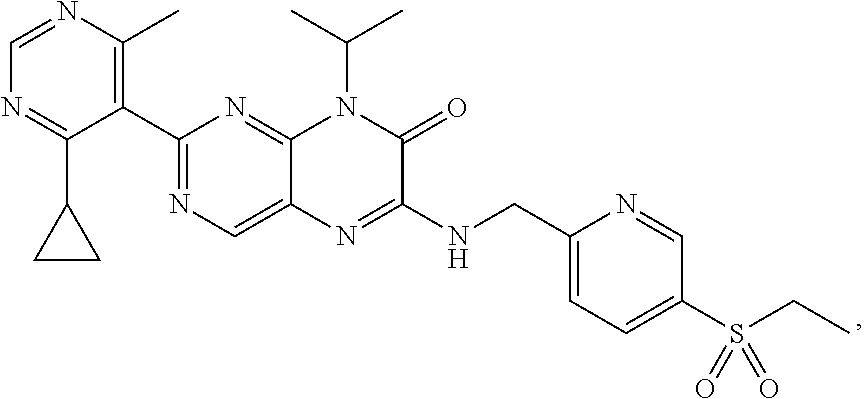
C1(C2=C(C)N=CN=C2C2CC2)=NC=C2C(=N1)N(C(C)C)C(=O)C(NCC1=CC=C(S(CC)(=O)=O)C=N1)=N2
